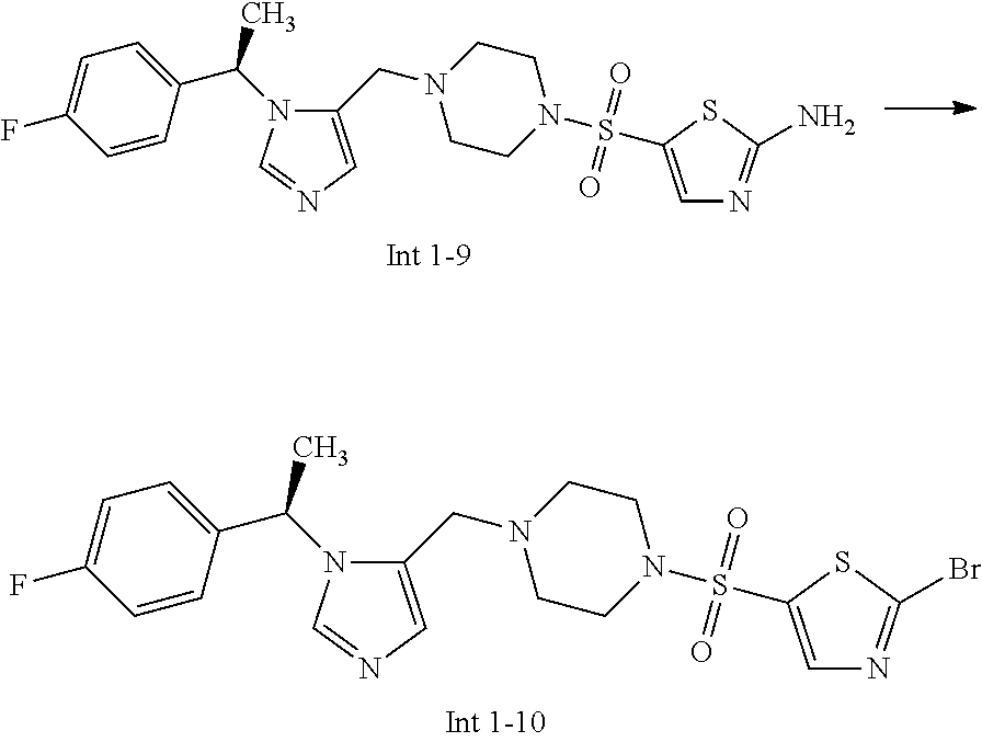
C1=CC(C(N2C(CN3CCN(S(=O)(=O)C4=CN=C(N)S4)CC3)=CN=C2)C)=CC=C1F.C1=CC(C(N2C(CN3CCN(S(=O)(=O)C4=CN=C(Br)S4)CC3)=CN=C2)C)=CC=C1F
